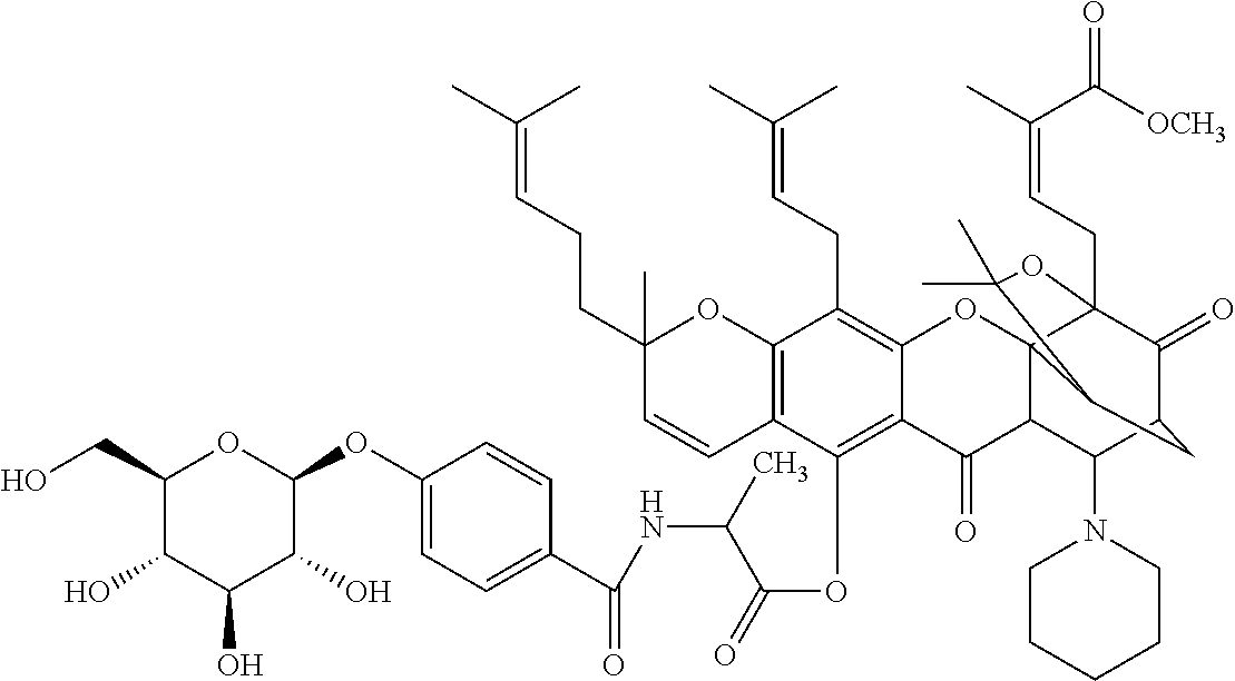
C1(O)C(CO)OC(OC2=CC=C(C(=O)NC(C(OC3=C4C(=C(CC=C(C)C)C5=C3C=CC(C)(CCC=C(C)C)O5)OC35C(C4=O)C(N4CCCCC4)C4C(=O)C3(CC=C(C)C(=O)[OCH3])OC(C)(C)C5C4)=O)C)C=C2)C(O)C1O
